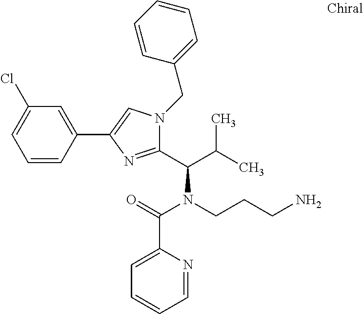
C1=CC(C2=CN(CC3=CC=CC=C3)C(C(C(C)C)N(CCCN)C(=O)C3=CC=CC=N3)=N2)=CC(Cl)=C1
